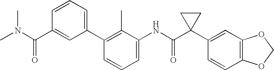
C1(C2=CC=CC(C(N(C)C)=O)=C2)=C(C)C(NC(C2(C3=CC4=C(C=C3)OCO4)CC2)=O)=CC=C1
